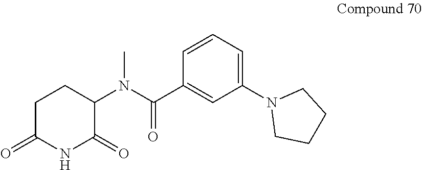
C1(N(C(C2=CC(N3CCCC3)=CC=C2)=O)C)C(=O)NC(=O)CC1
